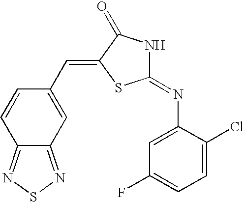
C12=NSN=C1C=C(C=C1C(=O)NC(=NC3=CC(F)=CC=C3Cl)S1)C=C2
